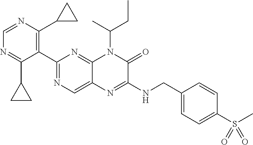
C1=NC(C2CC2)=C(C2=NC=C3C(=N2)N(C(C)CC)C(=O)C(NCC2=CC=C(S(=O)(=O)C)C=C2)=N3)C(C2CC2)=N1
